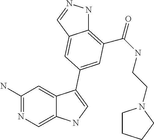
C1(N)=NC=C2C(=C1)C(C1=CC(C(=O)NCCN3CCCC3)=C3NN=CC3=C1)=CN2
